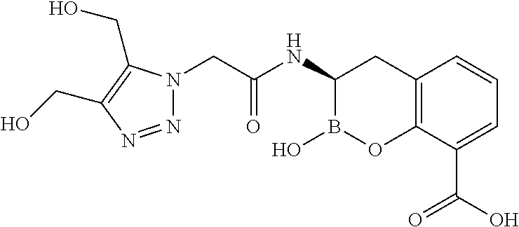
C12=C(C(C(O)=O)=CC=C1)OB(O)C(NC(CN1N=NC(CO)=C1CO)=O)C2
